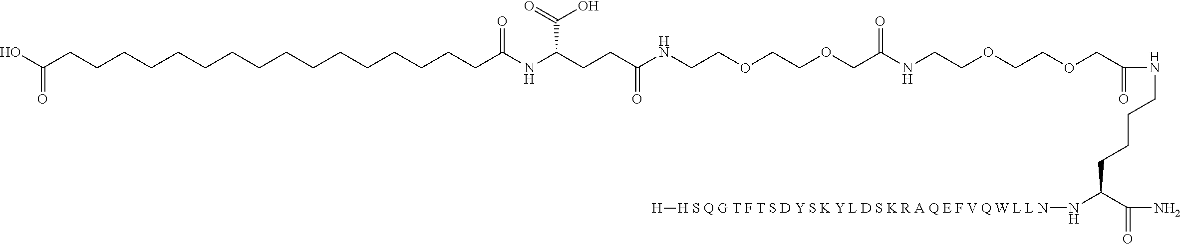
N(C(COCCOCCNC(COCCOCCNC(CCC(NC(CCCCCCCCCCCCCCCCC(O)=O)=O)C(O)=O)=O)=O)=O)CCCCC(N[H S Q G T F T S D Y S K Y L D S K R A Q E F V Q W L L N][H])C(N)=O
